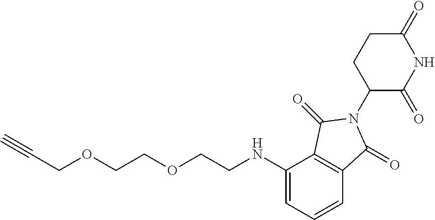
C1(=O)CCC(N2C(=O)C3=C(C(NCCOCCOCC#C)=CC=C3)C2=O)C(=O)N1
